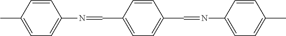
C1=CC(C)=CC=C1N=CC1=CC=C(C=NC2=CC=C(C)C=C2)C=C1
